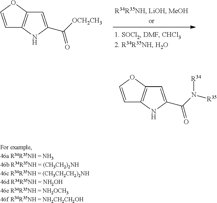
C1=COC2=C1NC(C([OCH2CH3])=O)=C2.C1=COC2=C1NC(C(N([R35])[R34])=O)=C2
